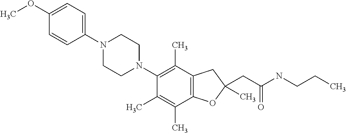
C1(OC)=CC=C(N2CCN(C3=C(C)C4=C(C(C)=C3C)OC(CC(NCCC)=O)(C)C4)CC2)C=C1
